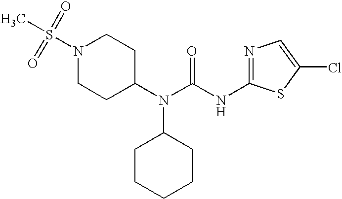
N1(S(=O)(=O)C)CCC(N(C(NC2=NC=C(Cl)S2)=O)C2CCCCC2)CC1
